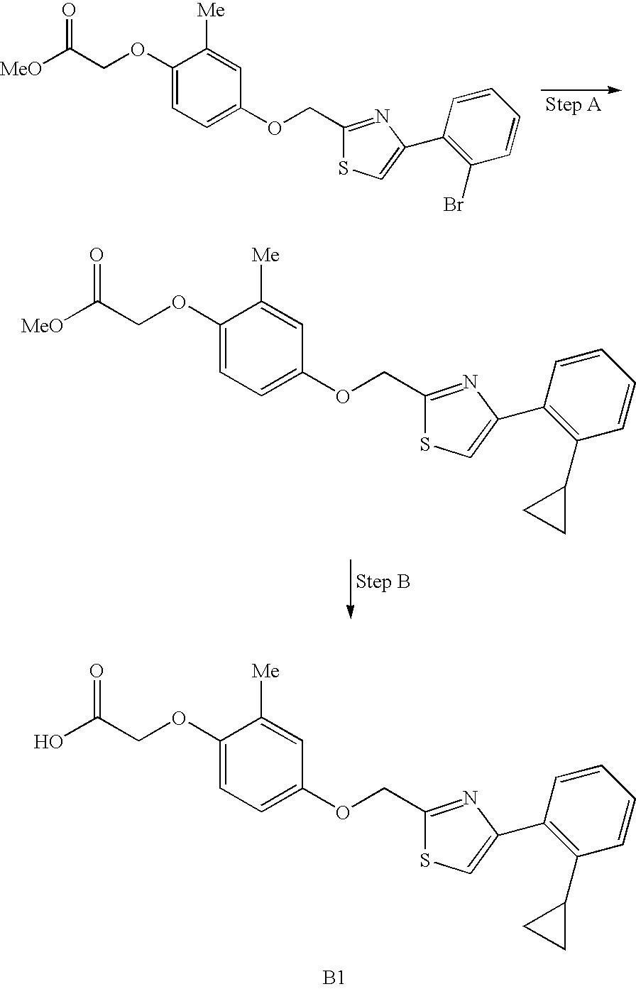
OC(COC1=CC=C(OCC2=NC(C3=C(C4CC4)C=CC=C3)=CS2)C=C1[Me])=O.[B1].[MeO]C(COC1=CC=C(OCC2=NC(C3=C(Br)C=CC=C3)=CS2)C=C1[Me])=O.[MeO]C(COC1=CC=C(OCC2=NC(C3=C(C4CC4)C=CC=C3)=CS2)C=C1[Me])=O
